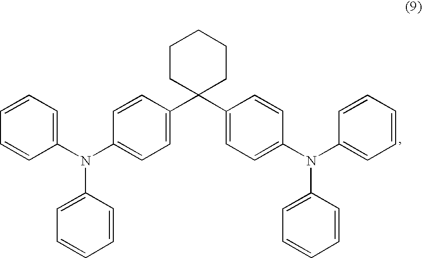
C1(N(C2=CC=C(C3(C4=CC=C(N(C5=CC=CC=C5)C5=CC=CC=C5)C=C4)CCCCC3)C=C2)C2=CC=CC=C2)=CC=CC=C1
